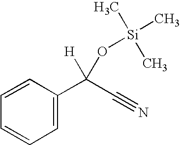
C1=C(C(C#N)([H])O[Si](C)(C)C)C=CC=C1
